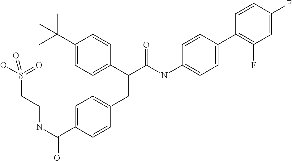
C1=C(C(NCCS(O)(=O)=O)=O)C=CC(CC(C2=CC=C(C(C)(C)C)C=C2)C(NC2=CC=C(C3=C(F)C=C(F)C=C3)C=C2)=O)=C1
